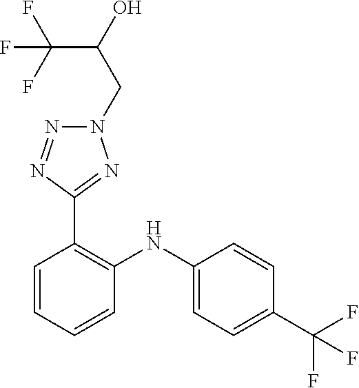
C1=CC(C(F)(F)F)=CC=C1NC1=C(C2=NN(CC(C(F)(F)F)O)N=N2)C=CC=C1
